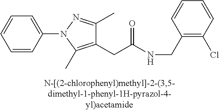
C1=CC=CC(Cl)=C1CNC(CC1=C(C)N(C2=CC=CC=C2)N=C1C)=O
